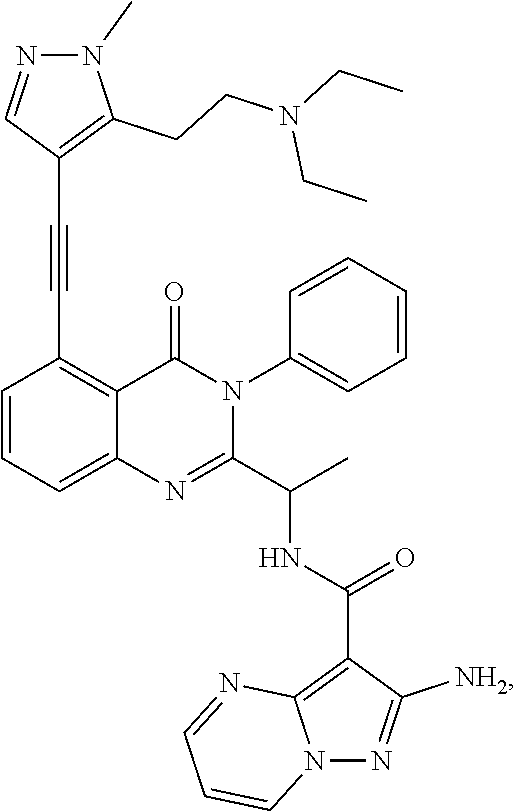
C1=CC=C2C(=C1C#CC1=C(CCN(CC)CC)N(C)N=C1)C(=O)N(C1=CC=CC=C1)C(C(C)NC(C1=C3N(N=C1[NH2])C=CC=N3)=O)=N2
